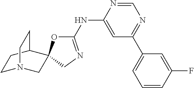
C1(NC2=CC(C3=CC=CC(F)=C3)=NC=N2)=NCC2(O1)CN1CCC2CC1
